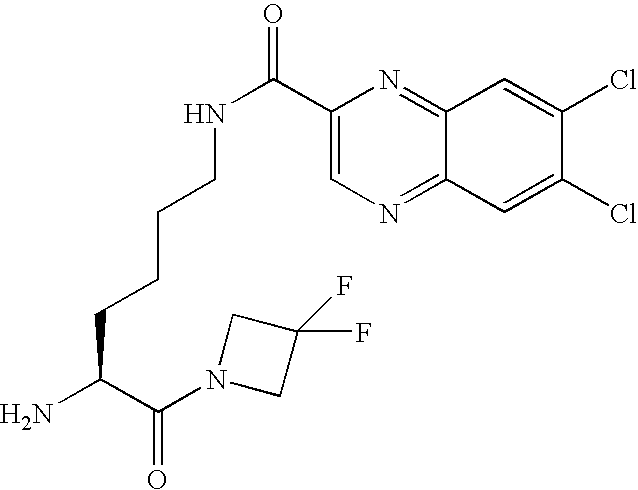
NC(C(N1CC(F)(F)C1)=O)CCCCNC(C1=CN=C2C(=N1)C=C(Cl)C(Cl)=C2)=O
